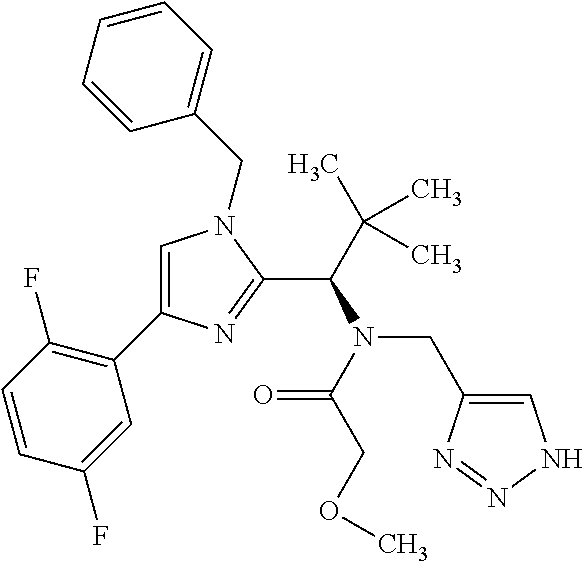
C1(C2=C(F)C=CC(F)=C2)=CN(CC2=CC=CC=C2)C(C(C(C)(C)C)N(C(COC)=O)CC2=CNN=N2)=N1
